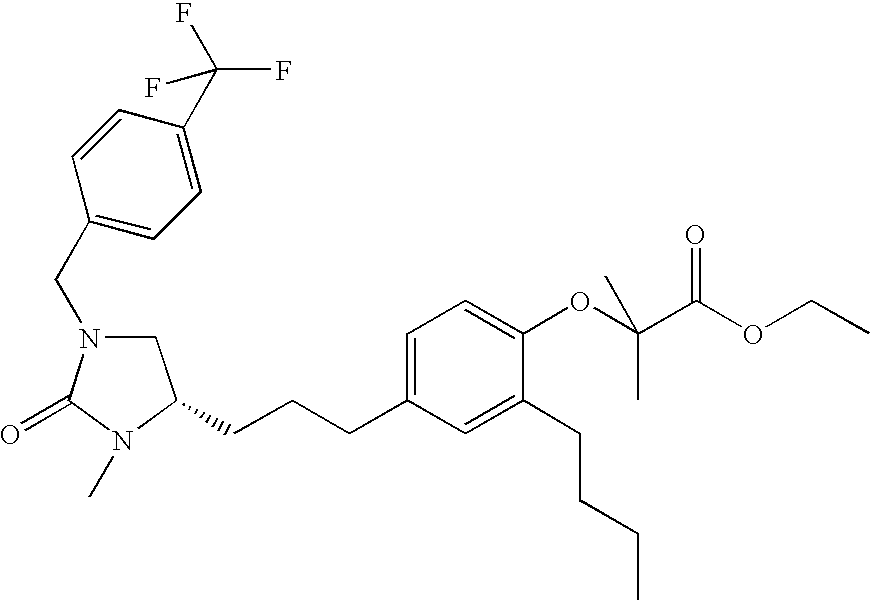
C1N(CC2=CC=C(C(F)(F)F)C=C2)C(=O)N(C)C1CCCC1=CC=C(OC(C(OCC)=O)(C)C)C(CCCC)=C1
